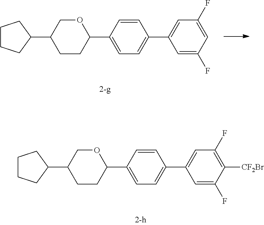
C1CCC(C2CCC(C3=CC=C(C4=CC(F)=CC(F)=C4)C=C3)OC2)C1.C1CCC(C2CCC(C3=CC=C(C4=CC(F)=C([CF2Br])C(F)=C4)C=C3)OC2)C1
